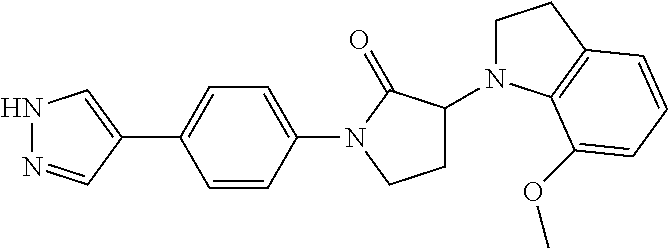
N1N=CC(C2=CC=C(N3CCC(N4CCC5=C4C(OC)=CC=C5)C3=O)C=C2)=C1
